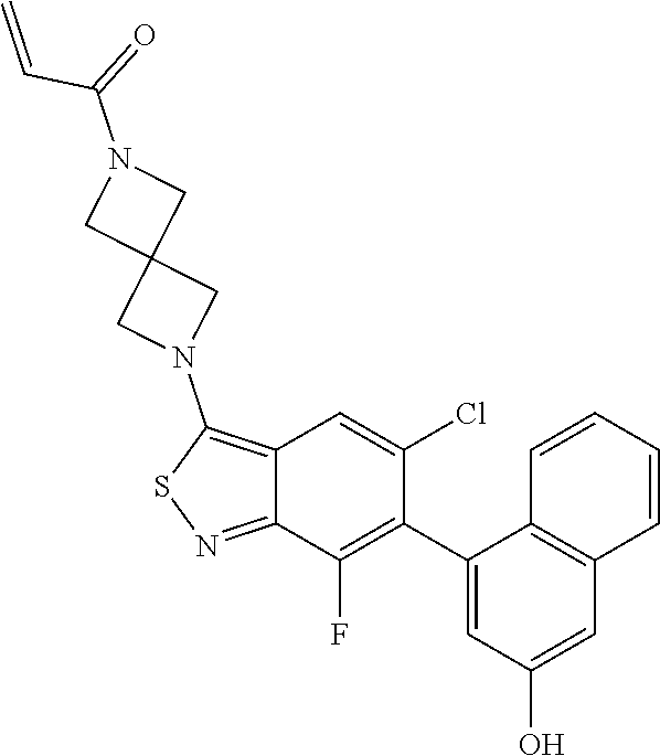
C1(C2=C(F)C3=NSC(N4CC5(C4)CN(C(=O)C=C)C5)=C3C=C2Cl)=CC(O)=CC2=C1C=CC=C2
